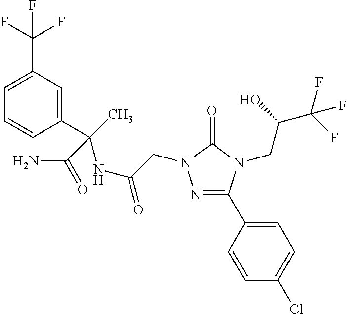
N1=C(C2=CC=C(Cl)C=C2)N(CC(C(F)(F)F)O)C(=O)N1CC(NC(C)(C1=CC(C(F)(F)F)=CC=C1)C(N)=O)=O
